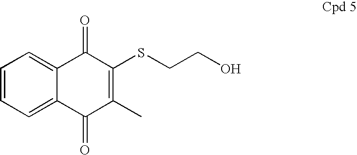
C1=CC=C2C(=C1)C(=O)C(SCCO)=C(C)C2=O
